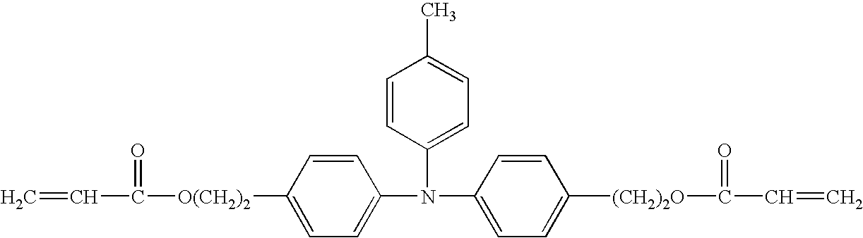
[O(CH2)2](C1=CC=C(N(C2=CC=C([(CH2)2O]C(C=C)=O)C=C2)C2=CC=C(C)C=C2)C=C1)C(=O)C=C
